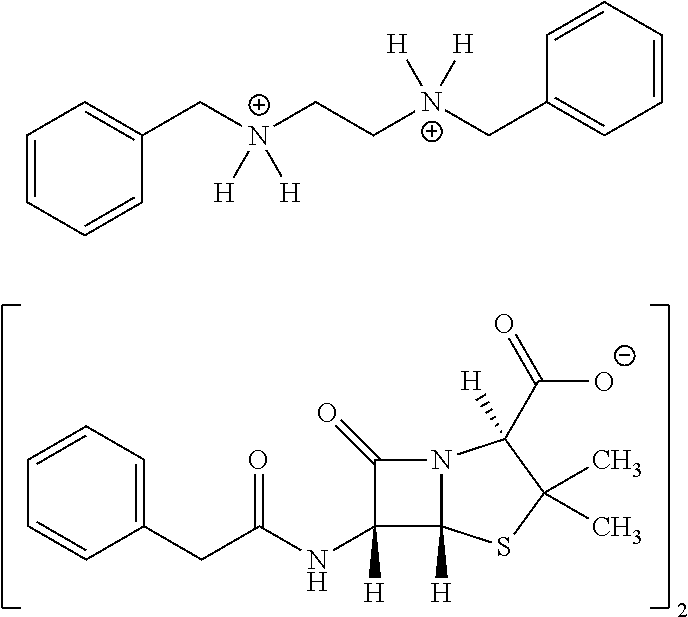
C1=CC=C(CC(NC2([H])C3([H])N(C2=O)C(C([O-])=O)([H])C(C)(C)S3)=O)C=C1.C1=CC=CC(C[N+](CC[N+](CC2=CC=CC=C2)([H])[H])([H])[H])=C1
